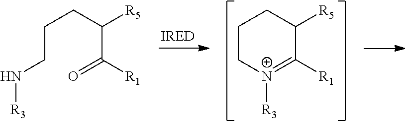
[R1]C1=[N+]([R3])CCCC1[R5].[R1]C(C(CCCN[R3])[R5])=O
